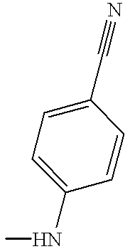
C1=CC(C#N)=CC=C1NC
